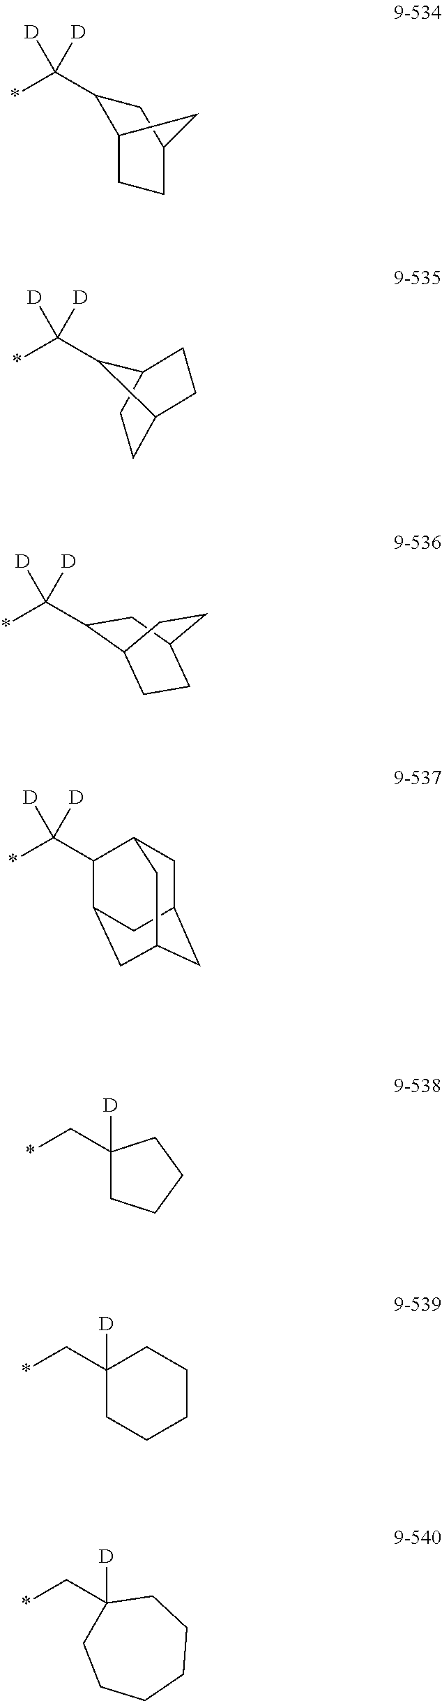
[D]C(*)(C1C2CCC(C1)C2)[D].[D]C(*)(C1C2CCC1CC2)[D].[D]C(*)(C1C2CCC(C1)CC2)[D].[D]C(*)(C1C2CC3CC(CC1C3)C2)[D].*CC1([D])CCCC1.*CC1([D])CCCCC1.*CC1([D])CCCCCC1
